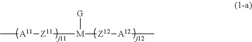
[A11](C)[Z11][M]([Z12][A12]C)[G]
